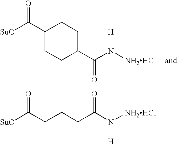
[SuO]C(CCCC(N([NH2HCl])[H])=O)=O.C1(C([SuO])=O)CCC(C(N([NH2HCl])[H])=O)CC1
